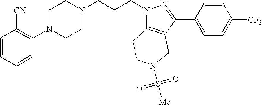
C1=CC=CC(N2CCN(CCCN3C4=C(C(C5=CC=C([CF3])C=C5)=N3)CN(S([Me])(=O)=O)CC4)CC2)=C1[CN]
